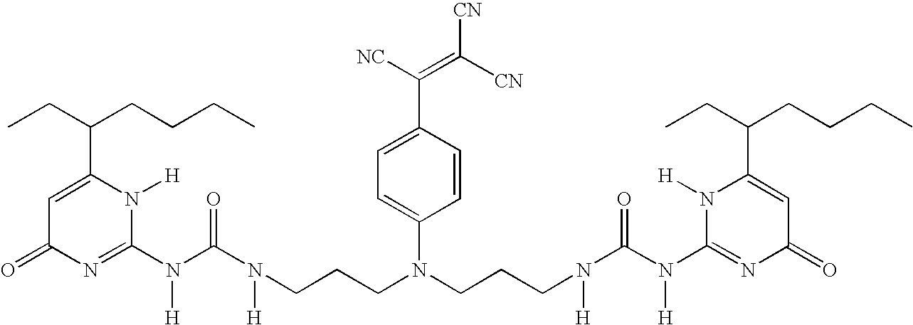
C1=C(C(CC)CCCC)N([H])C(N(C(N(CCCN(C2=CC=C(C(=C([CN])[CN])[NC])C=C2)CCCN(C(N(C2=NC(=O)C=C(C(CCCC)CC)N2[H])[H])=O)[H])[H])=O)[H])=NC1=O
